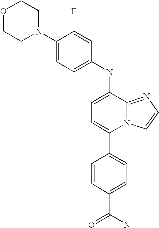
C1(NC2=CC=C(C3=CC=C(C(N)=O)C=C3)N3C2=NC=C3)=CC=C(N2CCOCC2)C(F)=C1
